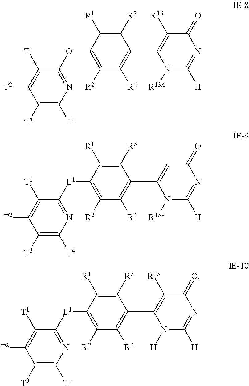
C1([T3])=C([T4])N=C(OC2=C([R2])C([R4])=C(C3=C([R13])C(=O)N=C([H])N3[R13A])C([R3])=C2[R1])C([T1])=C1[T2].C1([T3])=C([T4])N=C([L1]C2=C([R2])C([R4])=C(C3=CC(=O)N=C([H])N3[R13A])C([R3])=C2[R1])C([T1])=C1[T2].C1([T3])=C([T4])N=C([L1]C2=C([R2])C([R4])=C(C3=C([R13])C(=O)N=C([H])N3[H])C([R3])=C2[R1])C([T1])=C1[T2]
